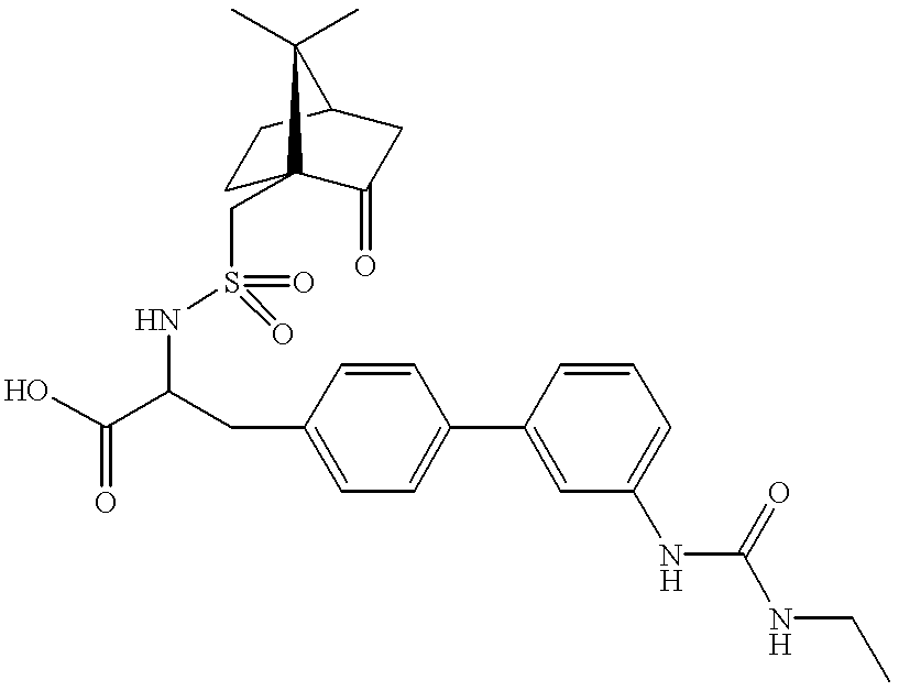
N(C(C(O)=O)CC1=CC=C(C2=CC(NC(=O)NCC)=CC=C2)C=C1)S(=O)(=O)CC12CCC(CC1=O)C2(C)C
